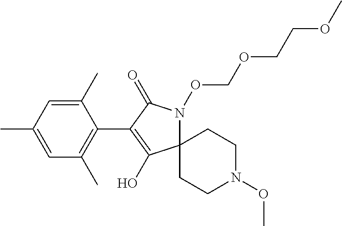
C12(N(OCOCCOC)C(=O)C(C3=C(C)C=C(C)C=C3C)=C1O)CCN(OC)CC2
